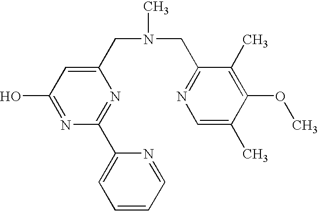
C1(CN(C)CC2=NC=C(C)C(OC)=C2C)=CC(O)=NC(C2=CC=CC=N2)=N1
